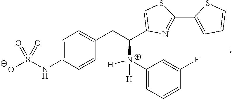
C1=C(NS([O-])(=O)=O)C=CC(CC([N+](C2=CC=CC(F)=C2)([H])[H])C2=CSC(C3=CC=CS3)=N2)=C1
